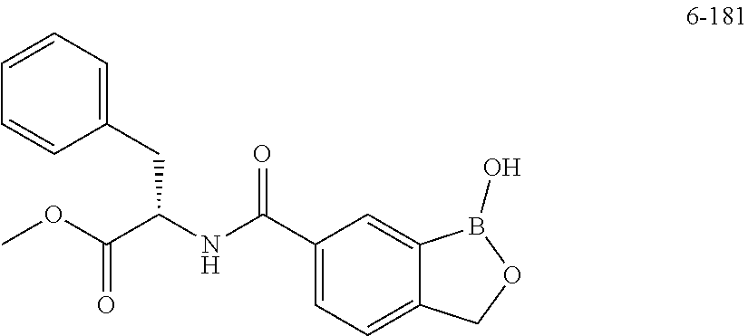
C1=C(C(NC(C(OC)=O)CC2=CC=CC=C2)=O)C=C2C(=C1)COB2O
